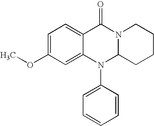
COC1=CC=C2C(=C1)N(C1=CC=CC=C1)C1N(C2=O)CCCC1
